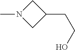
N1(C)CC(CCO)C1
